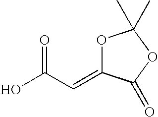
O1C(=CC(O)=O)C(=O)OC1(C)C
